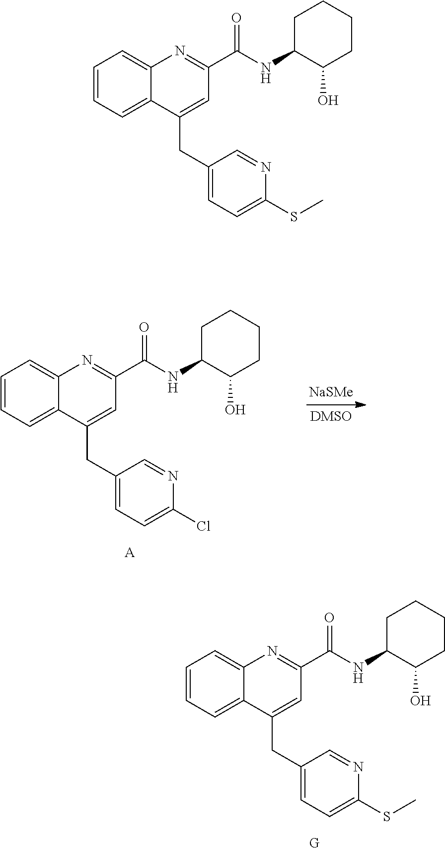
C1=CC=C2C(=C1)N=C(C(NC1C(O)CCCC1)=O)C=C2CC1=CC=C(SC)N=C1.C1=CC=C2C(=C1)N=C(C(NC1C(O)CCCC1)=O)C=C2CC1=CC=C(Cl)N=C1.[NaSMe].[A].C1=CC=C2C(=C1)N=C(C(NC1C(O)CCCC1)=O)C=C2CC1=CC=C(SC)N=C1.[G]
